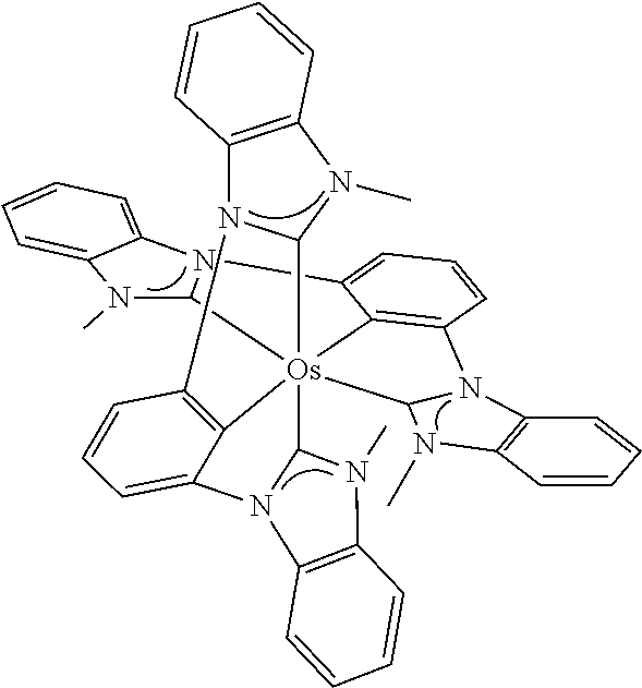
N12C3=C(N(C)C1[Os]145(C6=C2C=CC=C6N2C1N(C)C1=CC=CC=C21)C1=C(N2C6=C(N(C)C42)C=CC=C6)C=CC=C1N1C5N(C)C2=C1C=CC=C2)C=CC=C3
